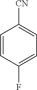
C1=CC(F)=CC=C1[CN]
